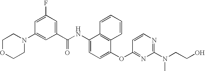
N1(C2=CC(C(NC3=CC=C(OC4=NC(N(CCO)C)=NC=C4)C4=C3C=CC=C4)=O)=CC(F)=C2)CCOCC1
